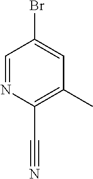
BrC1=CC(C)=C(C#N)N=C1
